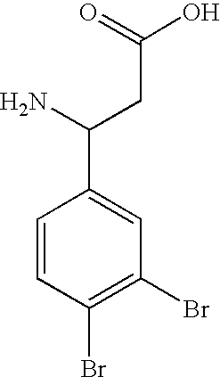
C1=CC(Br)=C(Br)C=C1C(CC(=O)O)N
